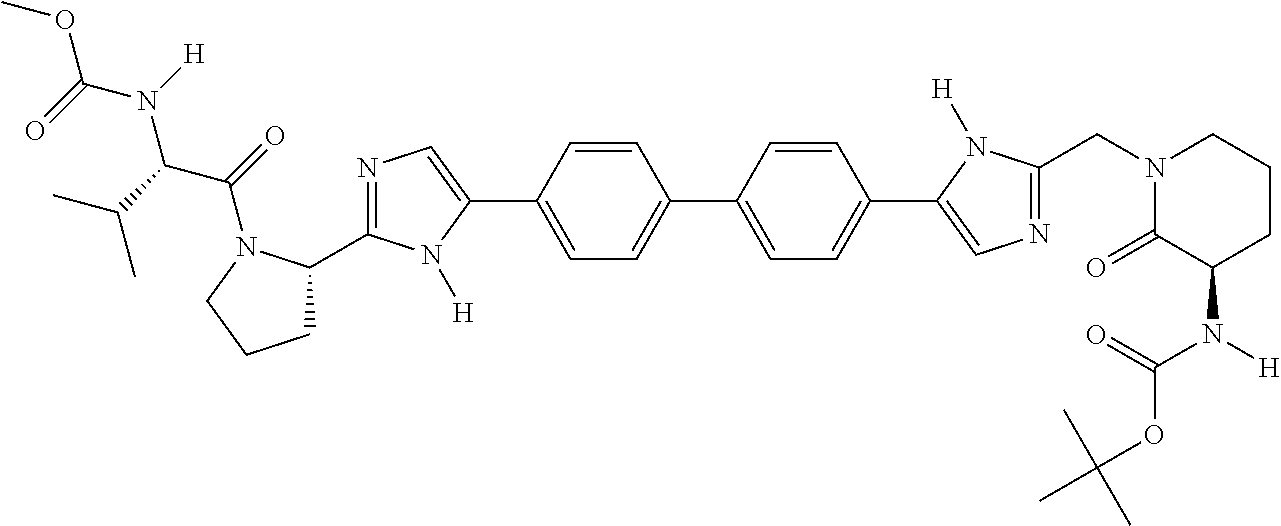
COC(N([H])C(C(C)C)C(=O)N1C(C2=NC=C(C3=CC=C(C4=CC=C(C5=CN=C(CN6C(=O)C(N(C(OC(C)(C)C)=O)[H])CCC6)N5[H])C=C4)C=C3)N2[H])CCC1)=O
